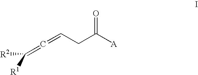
C(=C=CCC(=O)[A])([R1])[R2]
